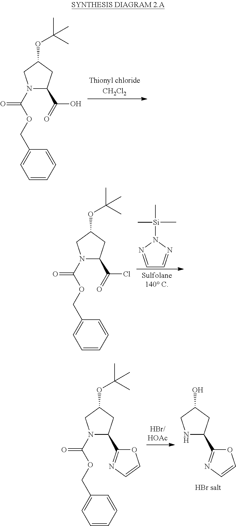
N1(C(OCC2=CC=CC=C2)=O)C(C(=O)O)CC(OC(C)(C)C)C1.C1=NN([Si](C)(C)C)N=C1.N1(C(OCC2=CC=CC=C2)=O)C(C(=O)Cl)CC(OC(C)(C)C)C1.N1C(C2=NC=CO2)CC(O)C1.N1(C(OCC2=CC=CC=C2)=O)C(C2=NC=CO2)CC(OC(C)(C)C)C1
